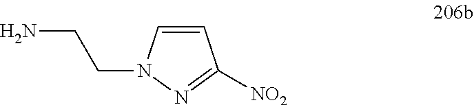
C1=CN(CCN)N=C1[NO2]
